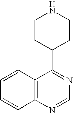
C1CNCCC1C1=NC=NC2=C1C=CC=C2
